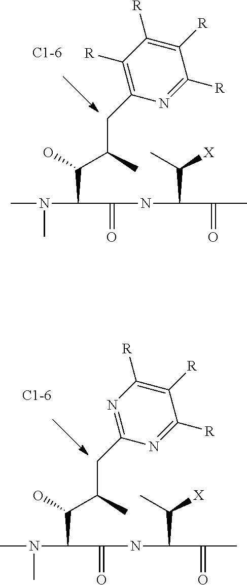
CN(C)C(C(C(C)CC1=C([R])C([R])=C([R])C([R])=N1)O)C(=O)NC(C([X])C)C(=O)C.CN(C)C(C(C(C)CC1=NC([R])=C([R])C([R])=N1)O)C(=O)NC(C([X])C)C(=O)C
